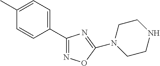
C1(C)=CC=C(C2=NOC(N3CCNCC3)=N2)C=C1
